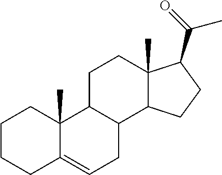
C1CCC2=CCC3C(C2(C)C1)CCC1(C)C3CCC1C(=O)C
